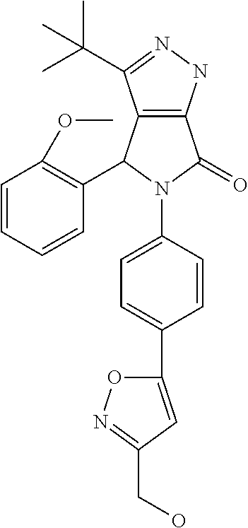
C12=C(NN=C1C(C)(C)C)C(=O)N(C1=CC=C(C3=CC(CO)=NO3)C=C1)C2C1=C(OC)C=CC=C1
